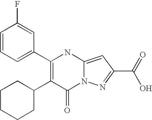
C1(=O)N2C(=CC(C(=O)O)=N2)NC(C2=CC=CC(F)=C2)=C1C1CCCCC1
